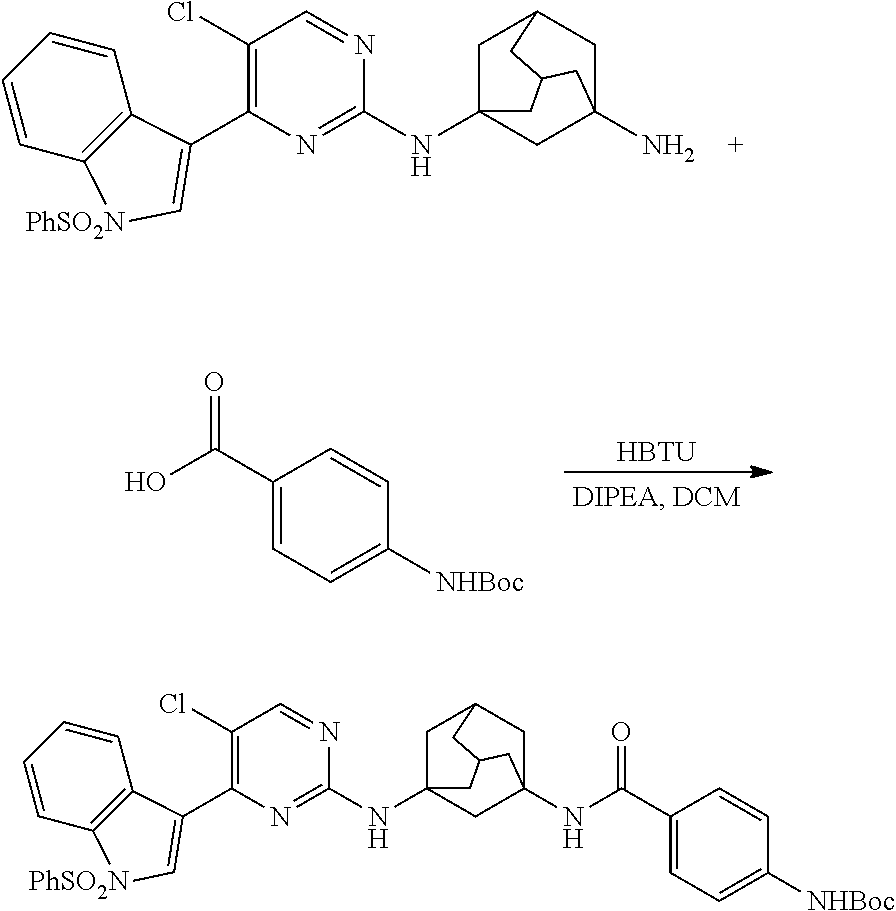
C1=CC=CC2=C1C(C1=C(Cl)C=NC(NC34CC5(N)CC(C3)CC(C5)C4)=N1)=C[PhSO2N]2.[HBTU].OC(C1=CC=C([NHBoc])C=C1)=O.C1=CC=CC2=C1C(C1=C(Cl)C=NC(NC34CC5(NC(C6=CC=C([NHBoc])C=C6)=O)CC(C3)CC(C5)C4)=N1)=C[PhSO2N]2
